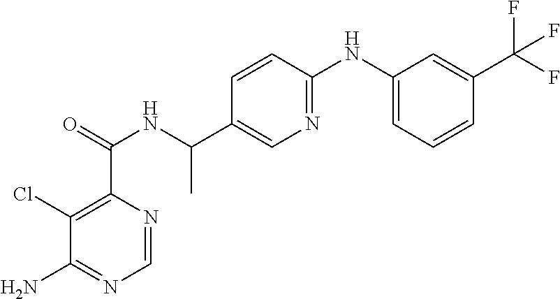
C1(C(NC(C2=C(Cl)C(N)=NC=N2)=O)C)=CN=C(NC2=CC=CC(C(F)(F)F)=C2)C=C1
